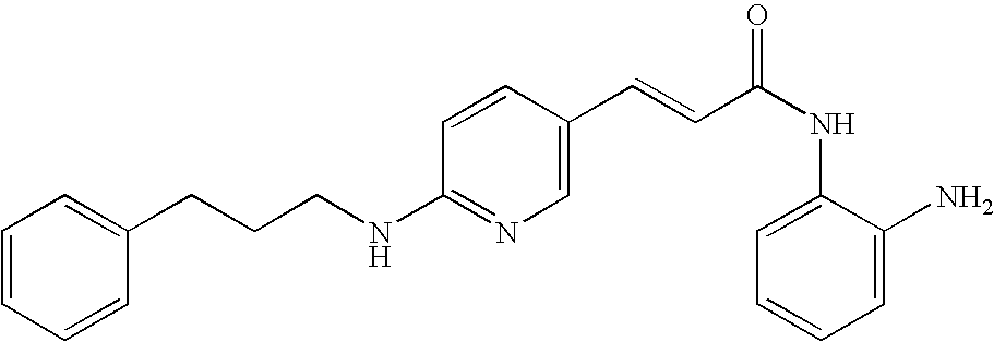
C(CNC1=NC=C(C=CC(NC2=CC=CC=C2N)=O)C=C1)CC1=CC=CC=C1
